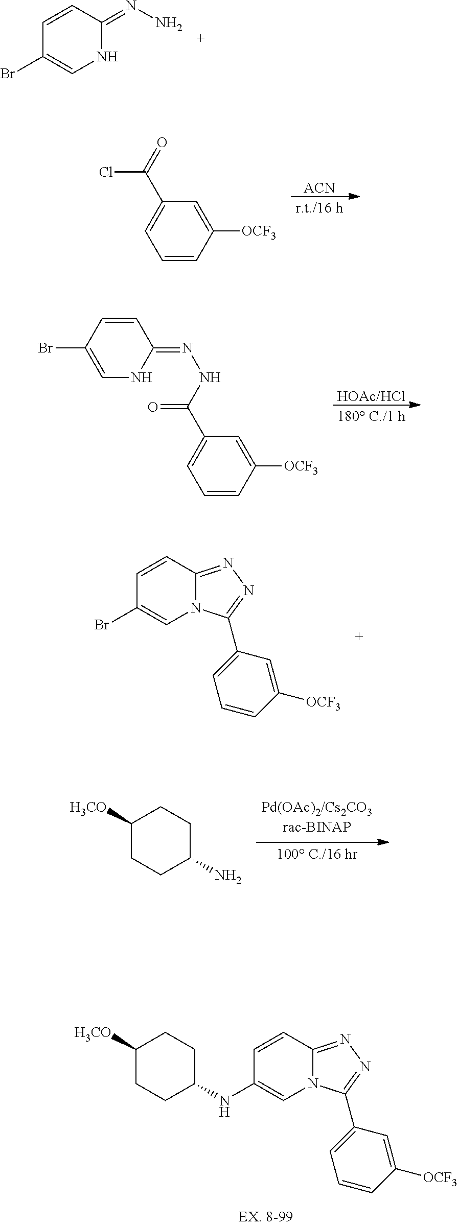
C1=CC(=NN)NC=C1Br.[ACN].C1=CC([OCF3])=CC(C(=O)Cl)=C1.[HOAc/HCl].C1=CC([OCF3])=CC(C(NN=C2C=CC(Br)=CN2)=O)=C1.C1=C(C2=NN=C3N2C=C(Br)C=C3)C=C([OCF3])C=C1.C1([H3CO])CCC(N)CC1.C1=C(C2=NN=C3N2C=C(NC2CCC([H3CO])CC2)C=C3)C=C([OCF3])C=C1
